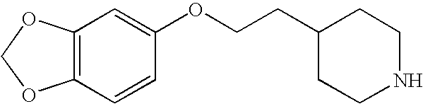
C12=C(C=CC(OCCC3CCNCC3)=C1)OCO2
